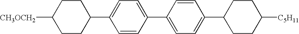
C1=CC(C2=CC=C(C3CCC([CH3OCH2])CC3)C=C2)=CC=C1C1CCC([C5H11])CC1
